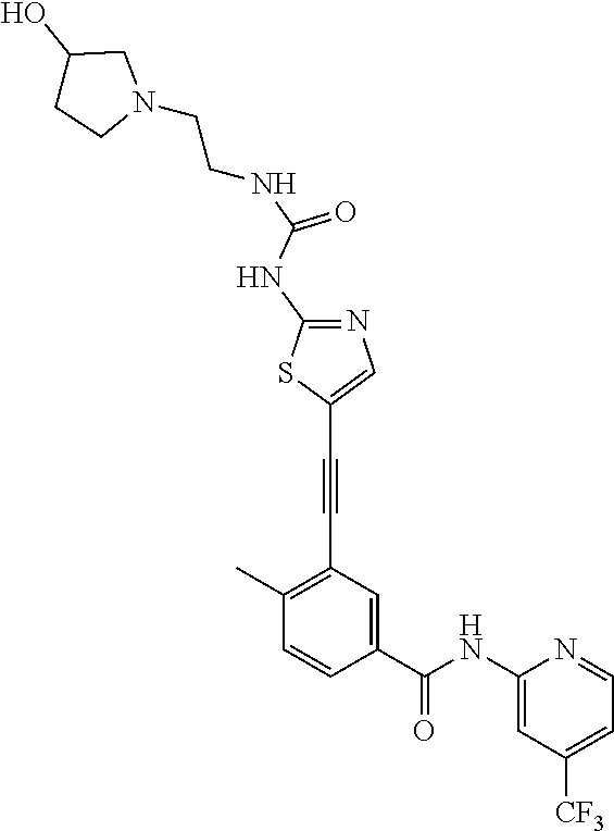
C1(C)=C(C#CC2=CN=C(NC(NCCN3CC(O)CC3)=O)S2)C=C(C(NC2=CC([CF3])=CC=N2)=O)C=C1
